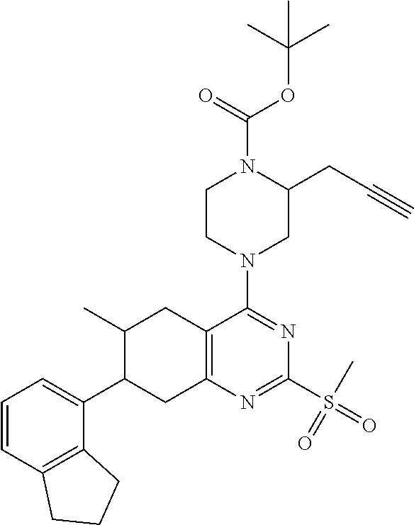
C1=CC2=C(C(C3CC4=C(CC3C)C(N3CC(CC#C)N(C(OC(C)(C)C)=O)CC3)=NC(S(=O)(=O)C)=N4)=C1)CCC2
